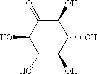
C1(O)C(O)C(O)C(O)C(=O)C1O
